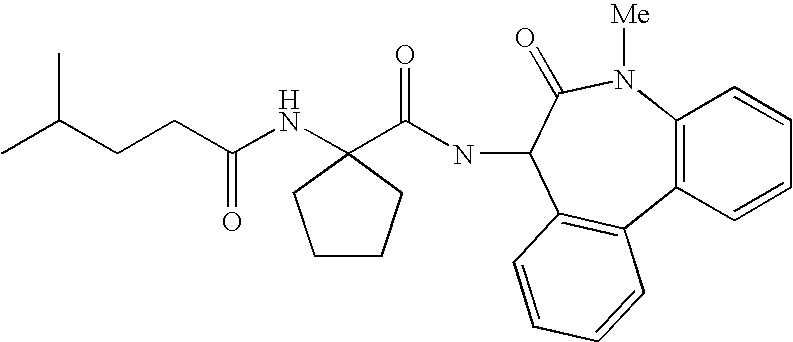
CC(CCC(NC1(C(NC2C(=O)N([Me])C3=C(C=CC=C3)C3=C2C=CC=C3)=O)CCCC1)=O)C
